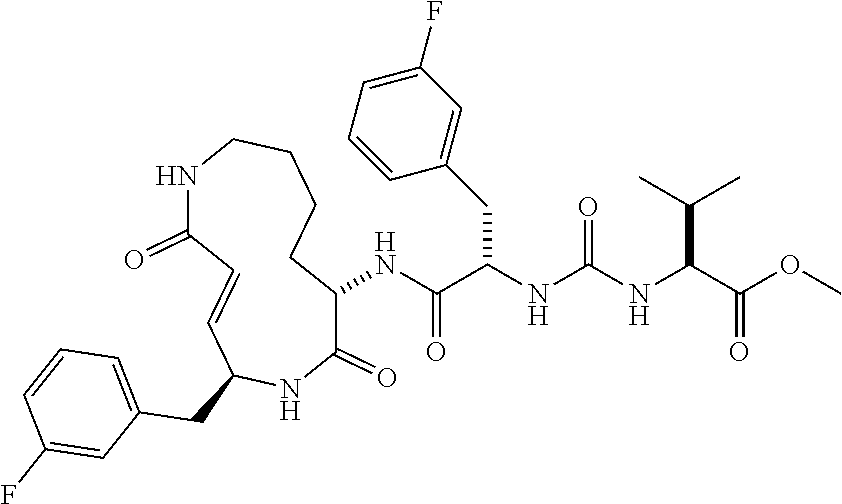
N(C(C(NC(NC(C(OC)=O)C(C)C)=O)CC1=CC(F)=CC=C1)=O)C1C(=O)NC(CC2=CC=CC(F)=C2)C=CC(=O)NCCCC1
